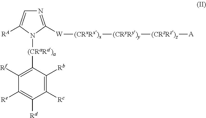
N1=C([W][(CRxRx)x][(CRyRy)y][(CRzRz)z][A])N([(CRaRa)a]C2=C([Rf])C([Re])=C([Rd])C([Rc])=C2[Rb])C([RA])=C1
